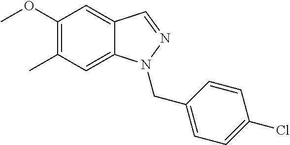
C1(OC)=C(C)C=C2C(=C1)C=NN2CC1=CC=C(Cl)C=C1
